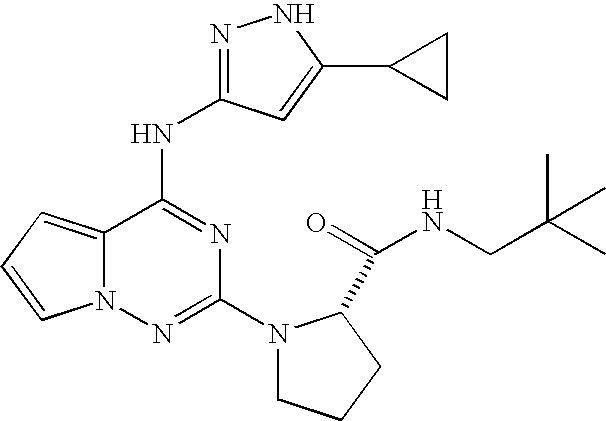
C(CNC(=O)C1N(C2=NN3C(=CC=C3)C(NC3=NNC(C4CC4)=C3)=N2)CCC1)(C)(C)C
